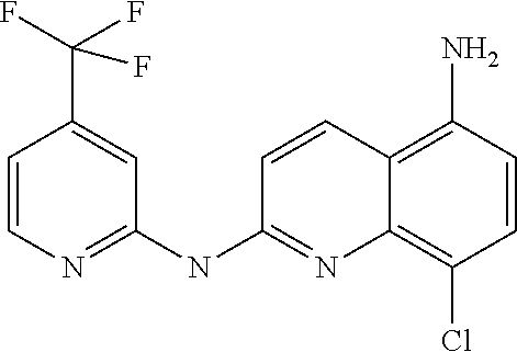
C1=CN=C(NC2=NC3=C(Cl)C=CC(N)=C3C=C2)C=C1C(F)(F)F
